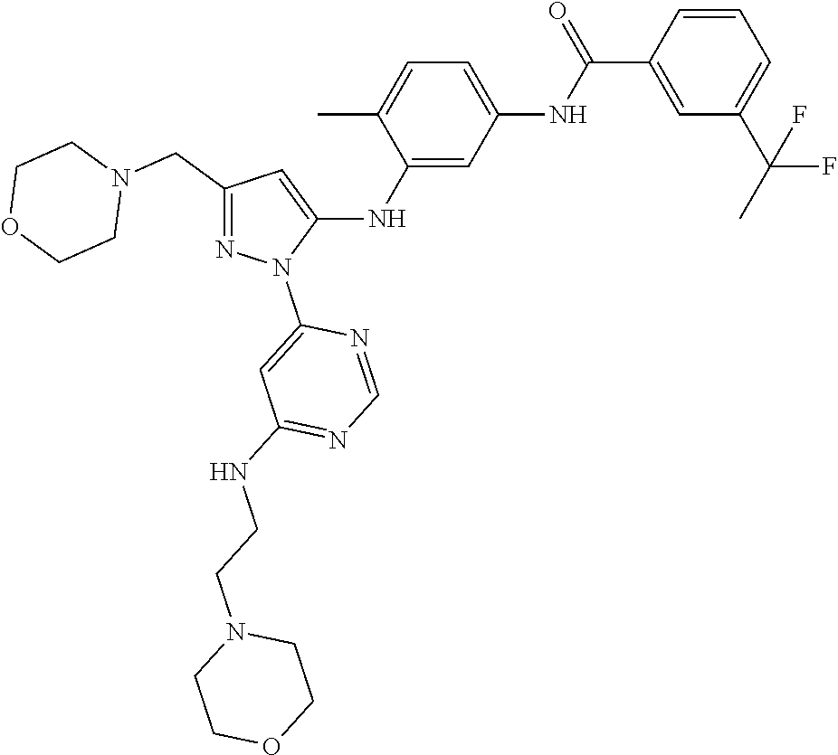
C1(CN2CCOCC2)=NN(C2=CC(NCCN3CCOCC3)=NC=N2)C(NC2=CC(NC(C3=CC(C(C)(F)F)=CC=C3)=O)=CC=C2C)=C1
